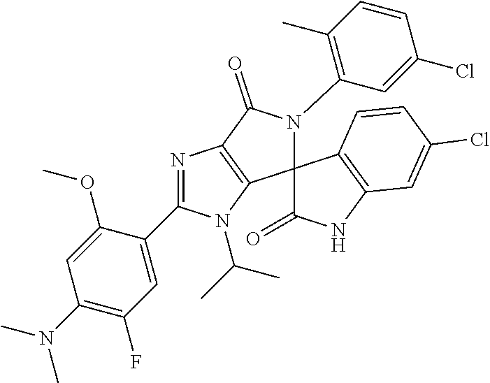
C1=C(C2=NC3=C(N2C(C)C)C2(N(C4=C(C)C=CC(Cl)=C4)C3=O)C(=O)NC3=C2C=CC(Cl)=C3)C(OC)=CC(N(C)C)=C1F
